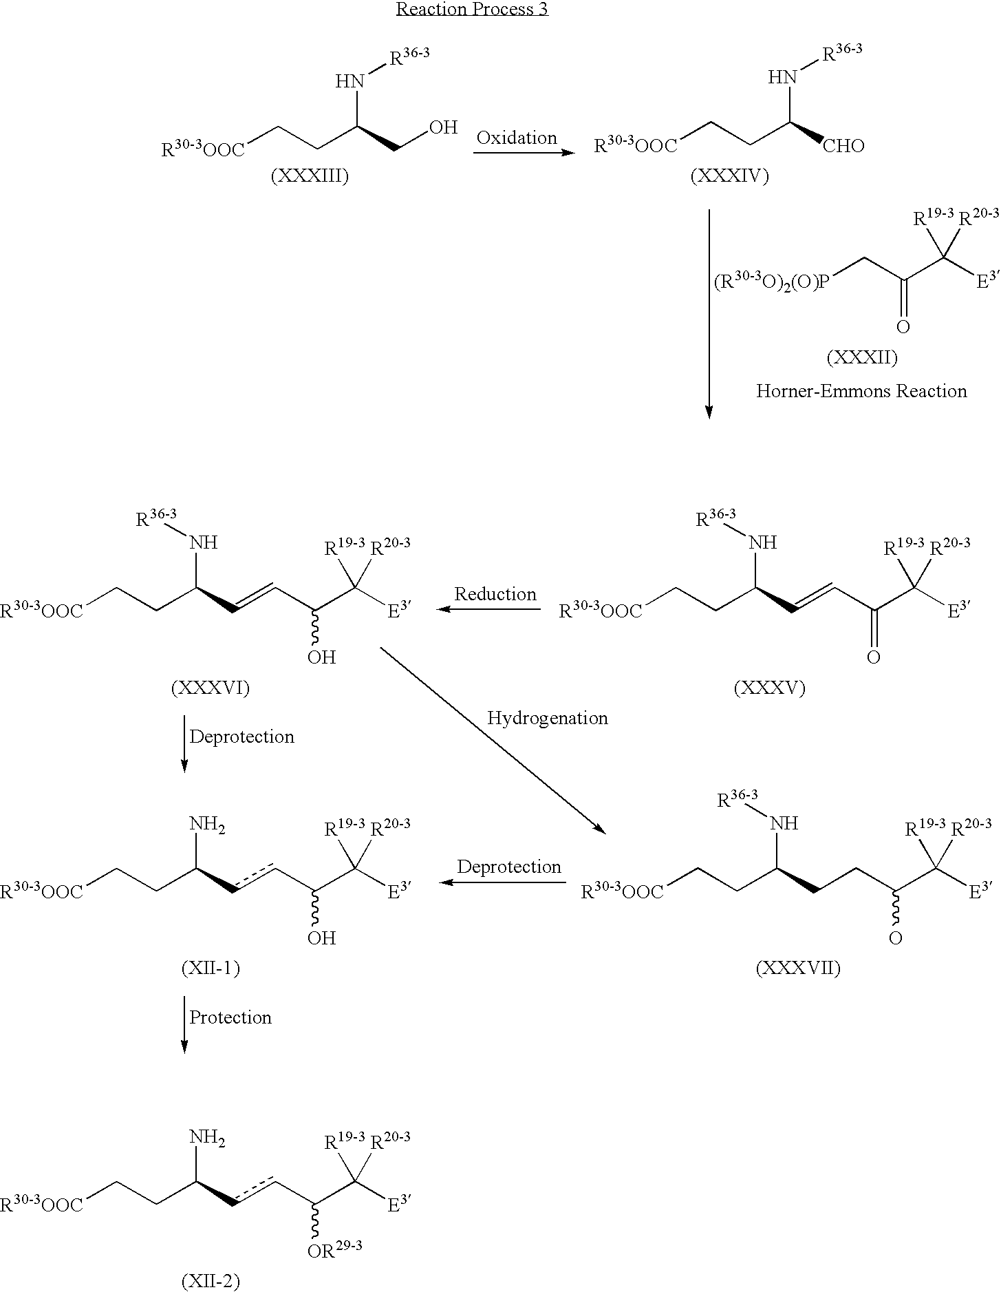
[R30-3OOC]CCC(CO)N[R36-3].[R30-3OOC]CCC([CHO])N[R36-3].[(R30-3O)2(O)P]CC(C([E3])([R20-3])[R19-3])=O.C(=CC(C([E3])([R20-3])[R19-3])=O)C(CC[R30-3OOC])N[R36-3].C(=CC(C([E3])([R20-3])[R19-3])O)C(CC[R30-3OOC])N[R36-3].c(cC(C([E3])([R20-3])[R19-3])O)C(CC[R30-3OOC])N.C(CC(C([E3])([R20-3])[R19-3])O)C(CC[R30-3OOC])N[R36-3].c(cC(C([E3])([R20-3])[R19-3])[OR29-3])C(CC[R30-3OOC])N
